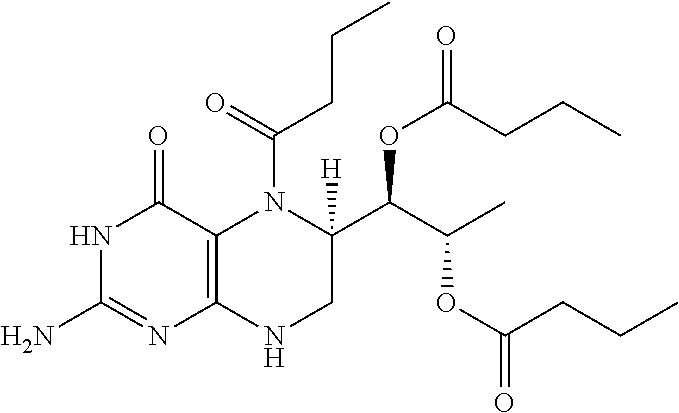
N1C(N)=NC2=C(C1=O)N(C(=O)CCC)C(C(C(C)OC(CCC)=O)OC(CCC)=O)([H])CN2
